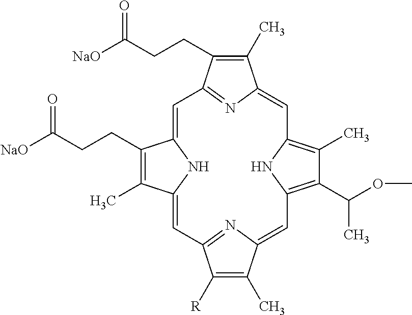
C1(C)=C(CCC([NaO])=O)C2=NC1=CC1=C(C)C(C(OC)C)=C(N1)C=C1C(C)=C([R])C(=N1)C=C1C(C)=C(CCC([NaO])=O)C(=C2)N1
